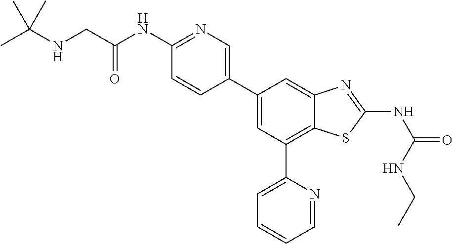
C1(NC(CNC(C)(C)C)=O)=NC=C(C2=CC(C3=CC=CC=N3)=C3C(=C2)N=C(NC(NCC)=O)S3)C=C1
